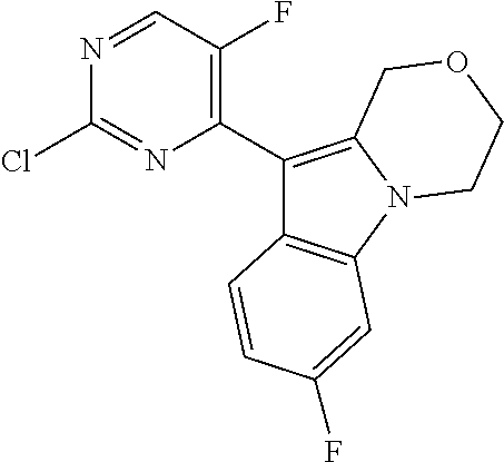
C1(C2=C3N(C4=C2C=CC(F)=C4)CCOC3)=C(F)C=NC(Cl)=N1
